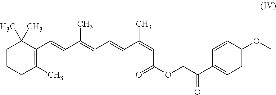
C1CCC(C)=C(C=CC(=CC=CC(C)=CC(OCC(C2=CC=C(OC)C=C2)=O)=O)C)C1(C)C
